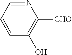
N1=CC=CC(O)=C1[CHO]
